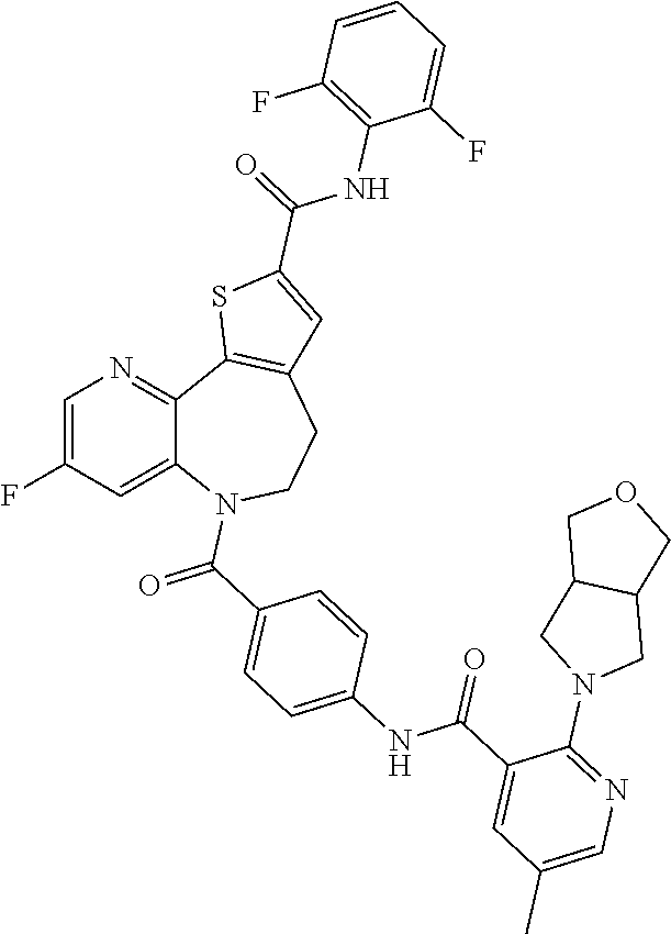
C1=C(F)C=C2C(=N1)C1=C(CCN2C(C2=CC=C(NC(C3=CC(C)=CN=C3N3CC4C(C3)COC4)=O)C=C2)=O)C=C(C(=O)NC2=C(F)C=CC=C2F)S1
